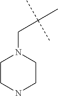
C1CNCCN1CC(C)(C)C
